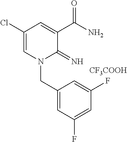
C1(Cl)=CN(CC2=CC(F)=CC(F)=C2)C(=N)C(C(N)=O)=C1.[CF3COOH]
